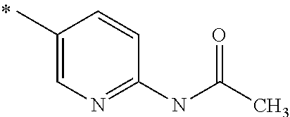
C1(C)=CN=C(NC(C)=O)C=C1
